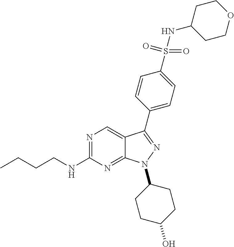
N1=C(NCCCC)N=C2C(=C1)C(C1=CC=C(S(NC3CCOCC3)(=O)=O)C=C1)=NN2C1CCC(O)CC1
